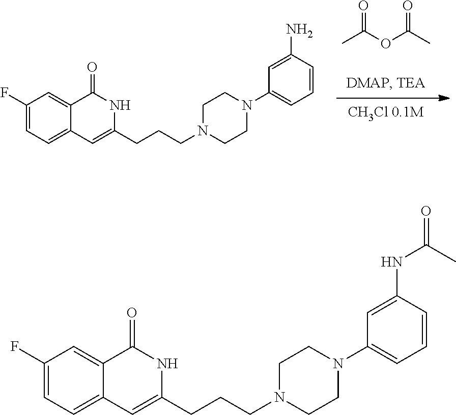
C1(F)=CC=C2C(=C1)C(=O)NC(CCCN1CCN(C3=CC=CC(N)=C3)CC1)=C2.O=C(OC(C)=O)C.C1(F)=CC=C2C(=C1)C(=O)NC(CCCN1CCN(C3=CC=CC(NC(C)=O)=C3)CC1)=C2
